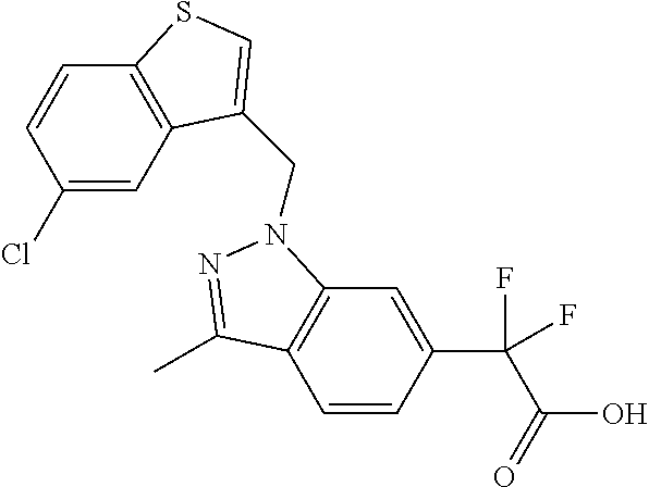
C1(Cl)=CC2=C(C=C1)SC=C2CN1C2=C(C=CC(C(F)(C(=O)O)F)=C2)C(C)=N1
